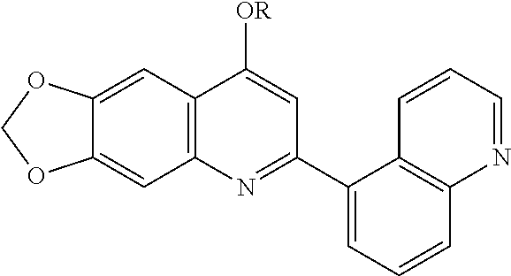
C12=C(C=C3C(=C1)OCO3)C([OR])=CC(C1=CC=CC3=C1C=CC=N3)=N2
